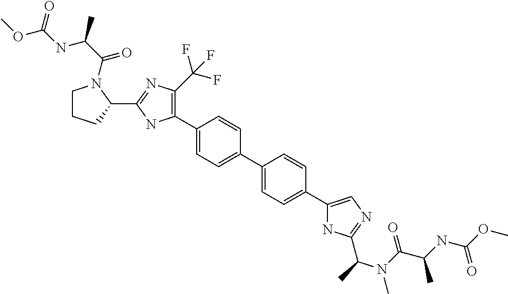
C1(C2=C(C(F)(F)F)N=C(C3N(C(C(NC(OC)=O)C)=O)CCC3)N2)=CC=C(C2=CC=C(C3=CN=C(C(N(C)C(C(NC(OC)=O)C)=O)C)N3)C=C2)C=C1
